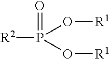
[R2]P(=O)(O[R1])O[R1]
